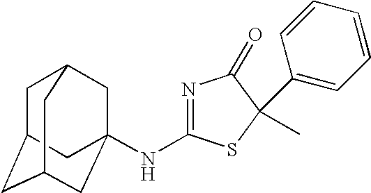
N(C1=NC(=O)C(C2=CC=CC=C2)(C)S1)C12CC3CC(CC(C1)C3)C2
